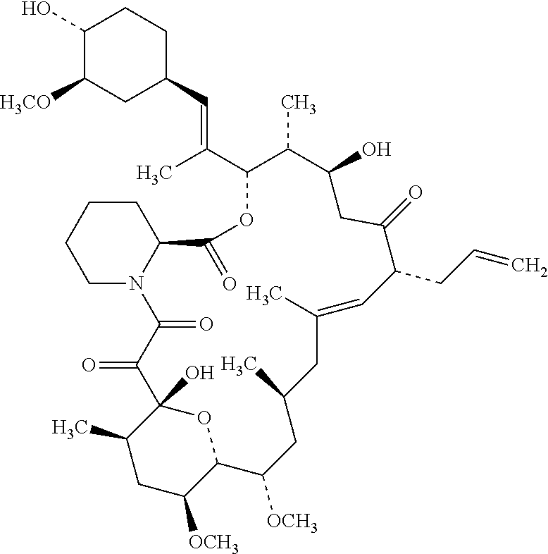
C(=C(C1C(C)C(O)CC(=O)C(CC=C)C=C(C)CC(C)CC([OCH3])C2C([OCH3])CC(C)C(O)(C(=O)C(=O)N3C(C(=O)O1)CCCC3)O2)C)C1CCC(O)C([H3CO])C1
